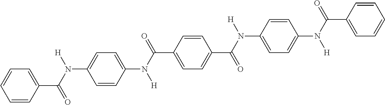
C1=CC(N(C(=O)C2=CC=C(C(N([H])C3=CC=C(N([H])C(=O)C4=CC=CC=C4)C=C3)=O)C=C2)[H])=CC=C1N(C(=O)C1=CC=CC=C1)[H]
